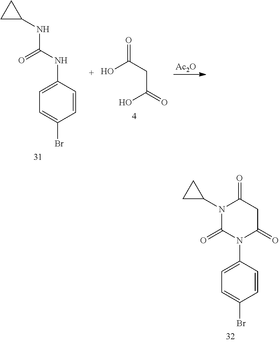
C1=CC(NC(NC2CC2)=O)=CC=C1Br.OC(CC(=O)O)=O.[Ac2O].N1(C2CC2)C(=O)N(C2=CC=C(Br)C=C2)C(=O)CC1=O
